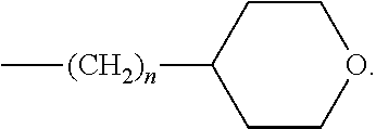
C1COCCC1[(CH2)n]C
